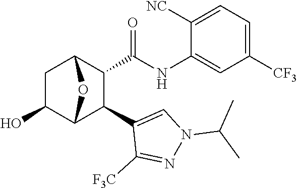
C1(O)C2C(C3=CN(C(C)C)N=C3[F3C])C(C(NC3=CC([CF3])=CC=C3[NC])=O)C(C1)O2
